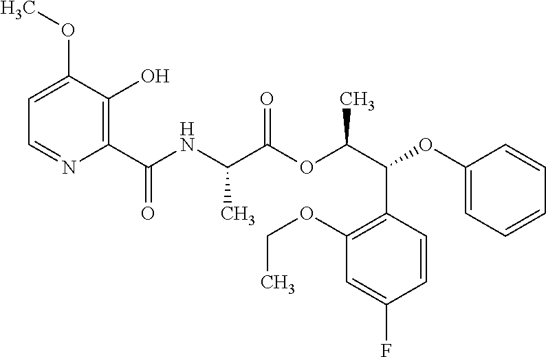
C1=C(OC)C(O)=C(C(NC(C(OC(C(OC2=CC=CC=C2)C2=C(OCC)C=C(F)C=C2)C)=O)C)=O)N=C1
